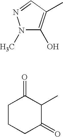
C1CCC(=O)C(C)C1=O.N1(C)C(O)=C(C)C=N1
